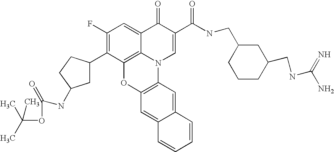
C1(F)=C(C2CC(NC(=O)OC(C)(C)C)CC2)C2=C3C(=C1)C(=O)C(C(NCC1CCCC(CNC(N)=N)C1)=O)=CN3C1=C(O2)C=C2C(=C1)C=CC=C2
